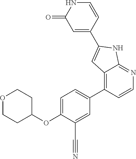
O1CCC(OC2=CC=C(C3=C4C(=NC=C3)NC(C3=CC(=O)NC=C3)=C4)C=C2C#N)CC1
